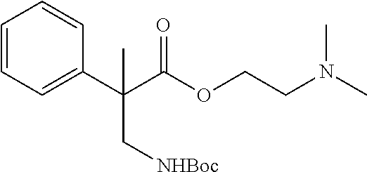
C1=CC=C(C(C(OCCN(C)C)=O)(C)C[NHBoc])C=C1
